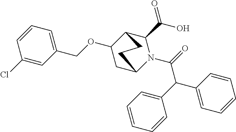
C1=CC=CC(C(C(=O)N2C(C(=O)O)C3C(OCC4=CC=CC(Cl)=C4)CC2CC3)C2=CC=CC=C2)=C1
